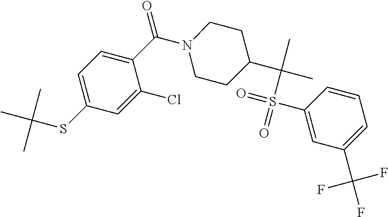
C1=C(SC(C)(C)C)C=C(Cl)C(C(=O)N2CCC(C(C)(C)S(=O)(=O)C3=CC(C(F)(F)F)=CC=C3)CC2)=C1
